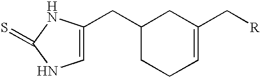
C1(CC2=CNC(=S)N2)CCC=C(C[R])C1
